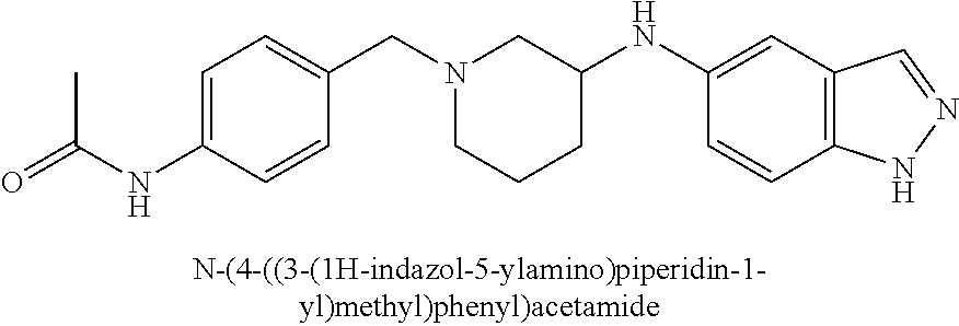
N1(CC2=CC=C(NC(=O)C)C=C2)CCCC(NC2=CC3=C(C=C2)NN=C3)C1
